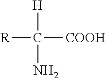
C([R])([COOH])([H])N
